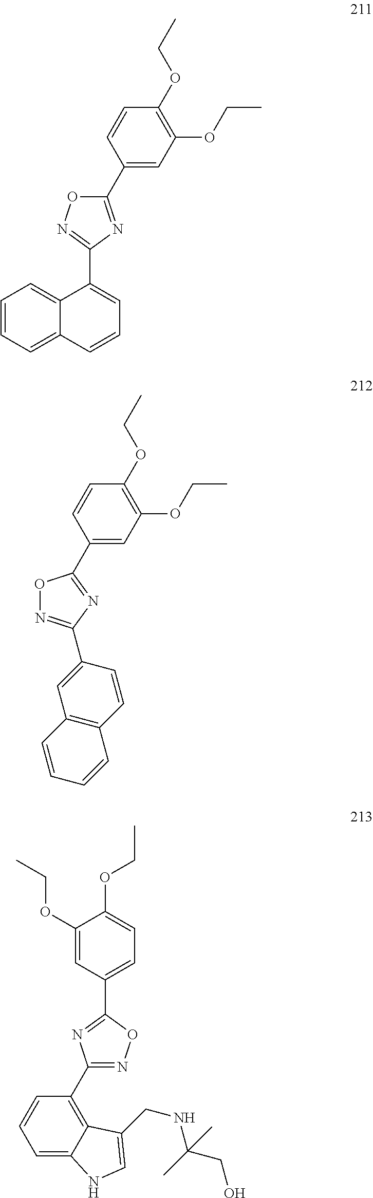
C1=CC=C2C(=C1)C(C1=NOC(C3=CC(OCC)=C(OCC)C=C3)=N1)=CC=C2.O1N=C(C2=CC3=C(C=C2)C=CC=C3)N=C1C1=CC(OCC)=C(OCC)C=C1.C1(OCC)=CC(C2=NC(C3=C4C(=CC=C3)NC=C4CNC(C)(CO)C)=NO2)=CC=C1OCC
